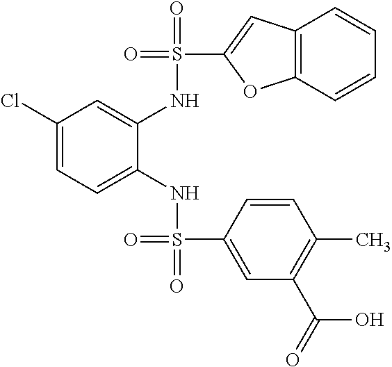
C1(Cl)=CC=C(NS(=O)(C2=CC(C(=O)O)=C(C)C=C2)=O)C(NS(=O)(C2=CC3=C(O2)C=CC=C3)=O)=C1
